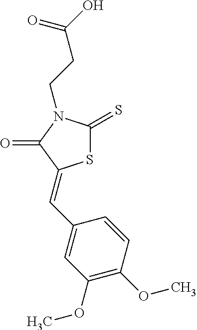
S1C(=S)N(CCC(O)=O)C(=O)C1=CC1=CC(OC)=C(OC)C=C1
